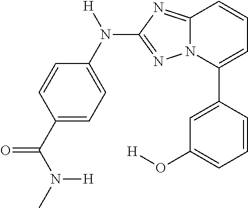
C1=C(C2=CC=CC3=NC(N(C4=CC=C(C(N(C)[H])=O)C=C4)[H])=NN23)C=CC=C1O[H]
